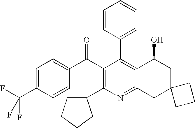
C1(C2=C3C(=NC(C4CCCC4)=C2C(C2=CC=C(C(F)(F)F)C=C2)=O)CC2(CC3O)CCC2)=CC=CC=C1
